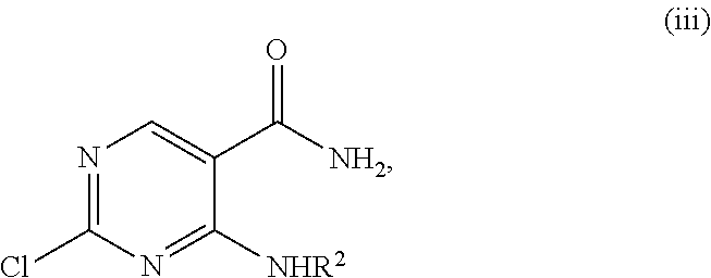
N1=C(Cl)N=C([NHR2])C(C([NH2])=O)=C1
